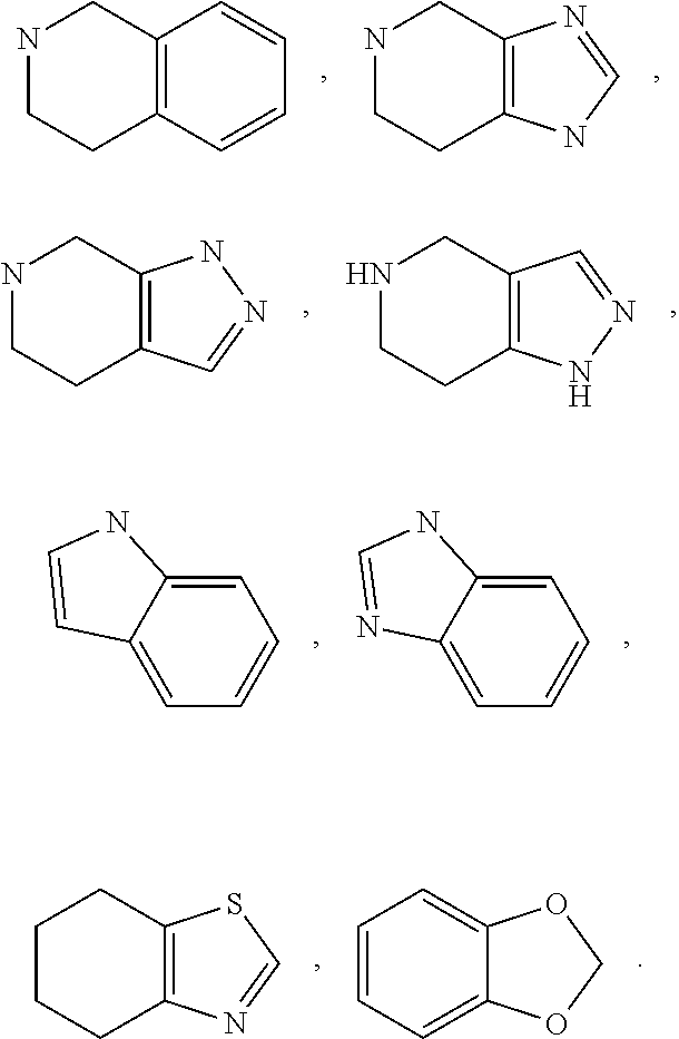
C12=C(C=CC=C1)CCNC2.C12=C(CCNC1)NC=N2.C12=C(CCNC1)C=NN2.C12=C(CCNC1)NN=C2.C1=C2C(=CC=C1)NC=C2.C1=C2C(=CC=C1)NC=N2.C1CCC2=C(C1)SC=N2.C1=CC=C2C(=C1)OCO2
